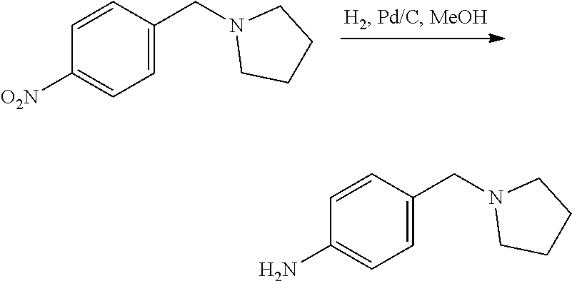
C1=CC(CN2CCCC2)=CC=C1[O2N].C1=CC(CN2CCCC2)=CC=C1N
